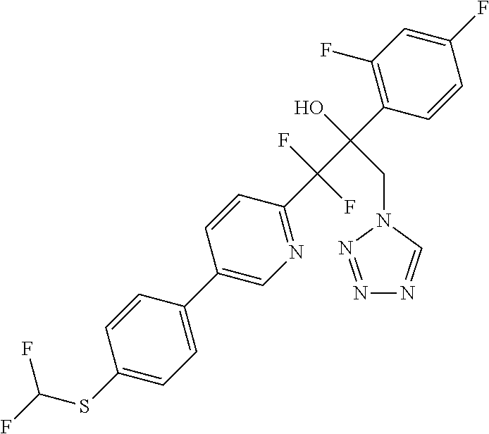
C1(C2=CN=C(C(C(C3=C(F)C=C(F)C=C3)(O)CN3C=NN=N3)(F)F)C=C2)=CC=C(SC(F)F)C=C1
